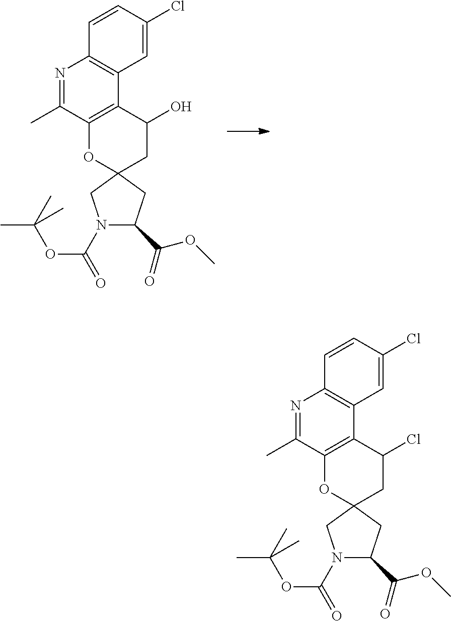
N1=C(C)C2=C(C3=C1C=CC(Cl)=C3)C(O)CC1(O2)CN(C(OC(C)(C)C)=O)C(C(OC)=O)C1.N1=C(C)C2=C(C3=C1C=CC(Cl)=C3)C(Cl)CC1(O2)CN(C(OC(C)(C)C)=O)C(C(OC)=O)C1
